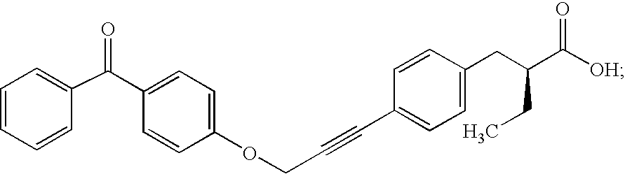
C(C1=CC=C(CC(C([OH])=O)CC)C=C1)#CCOC1=CC=C(C(C2=CC=CC=C2)=O)C=C1
